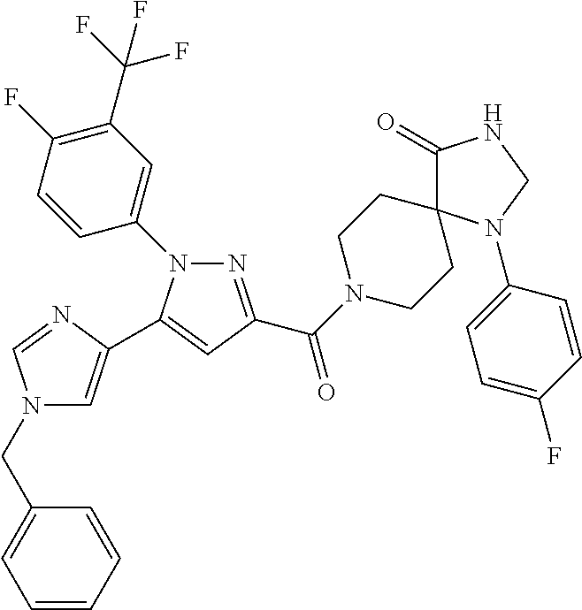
N1(CC2=CC=CC=C2)C=C(C2=CC(C(N3CCC4(CC3)C(=O)NCN4C3=CC=C(F)C=C3)=O)=NN2C2=CC(C(F)(F)F)=C(F)C=C2)N=C1
